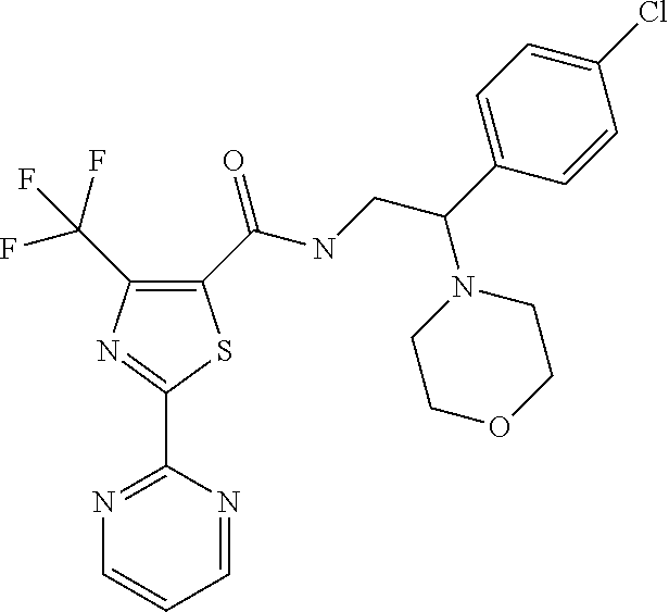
C1(C(NCC(N2CCOCC2)C2=CC=C(Cl)C=C2)=O)=C(C(F)(F)F)N=C(C2=NC=CC=N2)S1
